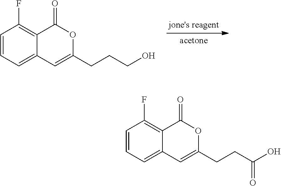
C12=CC=CC(F)=C1C(=O)OC(CCCO)=C2.C(C(=O)O)CC1=CC2=CC=CC(F)=C2C(=O)O1
